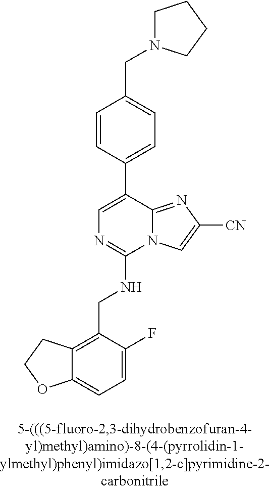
C12=CC=C(F)C(CNC3=NC=C(C4=CC=C(CN5CCCC5)C=C4)C4=NC([CN])=CN34)=C1CCO2
